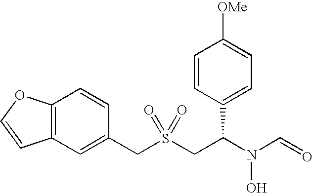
C(S(CC(N(C=O)O)C1=CC=C([OMe])C=C1)(=O)=O)C1=CC2=C(C=C1)OC=C2
